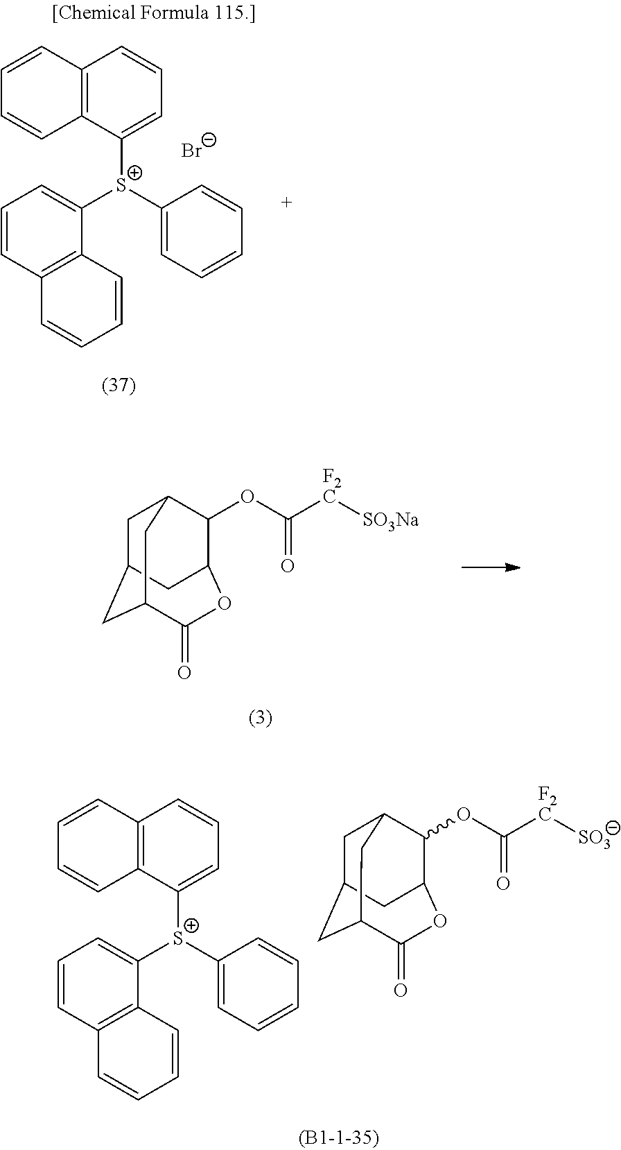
C1C2CC3C(=O)OC(C(OC([F2C][SO3Na])=O)C1C3)C2.C1C2CC3C(=O)OC(C(OC([F2C][SO3])=O)C1C3)C2.C12=C(C([S+](C3=CC=CC=C3)C3=CC=CC4=C3C=CC=C4)=CC=C1)C=CC=C2.[Br-].C12=C(C([S+](C3=CC=CC=C3)C3=CC=CC4=C3C=CC=C4)=CC=C1)C=CC=C2
